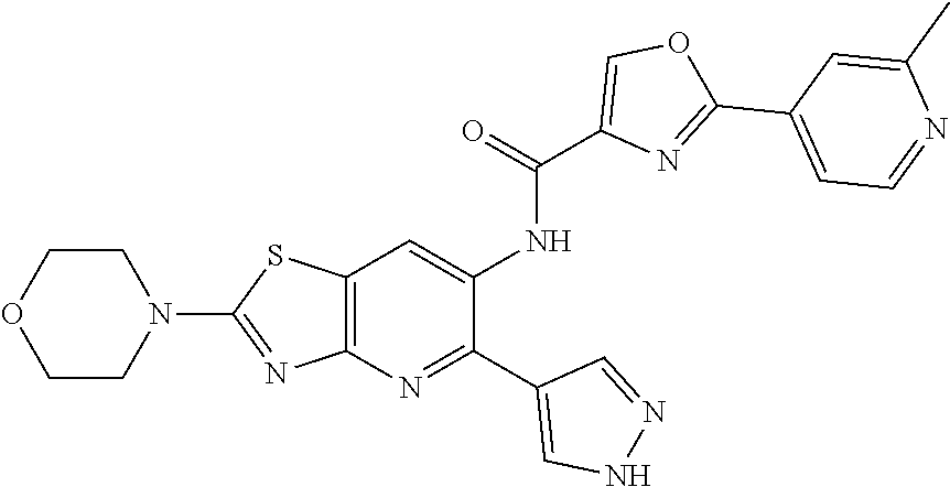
C1(C2=NC3=C(SC(N4CCOCC4)=N3)C=C2NC(C2=COC(C3=CC=NC(C)=C3)=N2)=O)=CNN=C1
